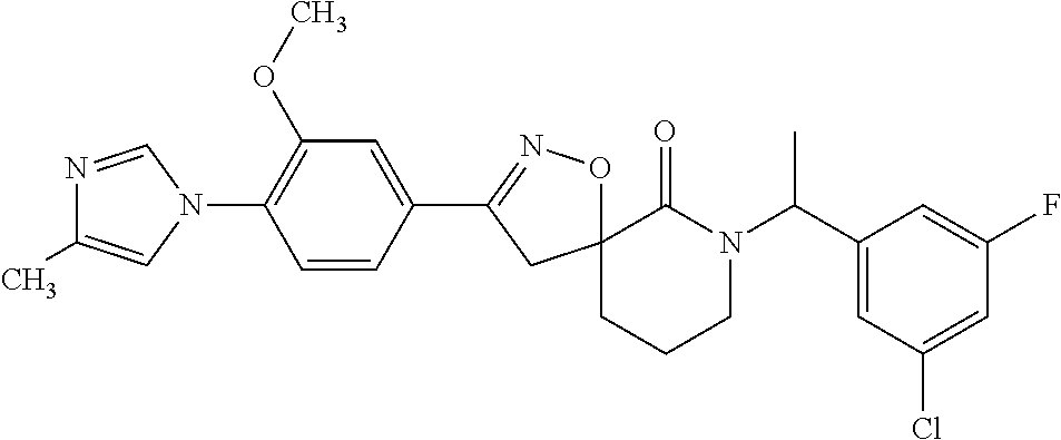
N1=CN(C2=C(OC)C=C(C3=NOC4(C3)CCCN(C(C3=CC(Cl)=CC(F)=C3)C)C4=O)C=C2)C=C1C
